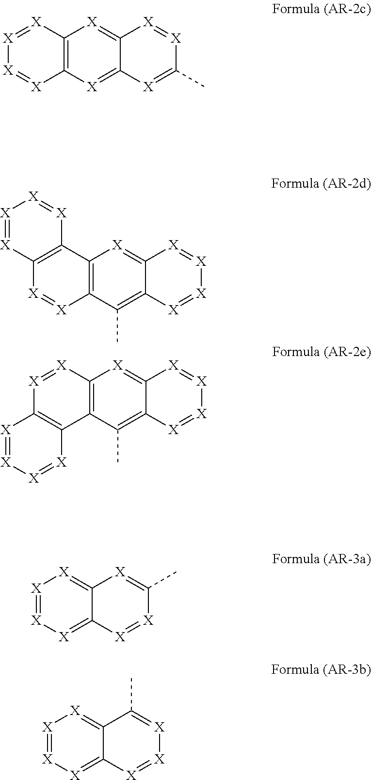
[X]1=[X][X]=[X]C2=C1[X]=C1C(=[X]2)[X]=C(C)[X]=[X]1.C12=C([X]=[X]C3=C1[X]=C1C(=C3C)[X]=[X][X]=[X]1)[X]=[X][X]=[X]2.[X]1=[X]C2=C(C3=C1[X]=C1C(=C3C)[X]=[X][X]=[X]1)[X]=[X][X]=[X]2.[X]1=[X][X]=C2C(=[X]1)[X]=C(C)[X]=[X]2.[X]1=[X][X]=C2C(=[X]1)C(C)=[X][X]=[X]2
